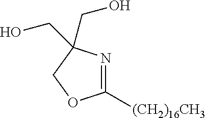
C1([(CH2)16CH3])=NC(CO)(CO)CO1
